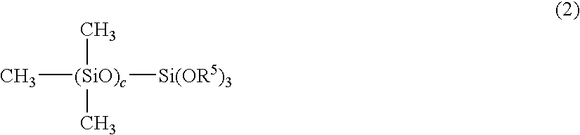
[(SiO)c](C)([Si(OR5)3])(C)C
